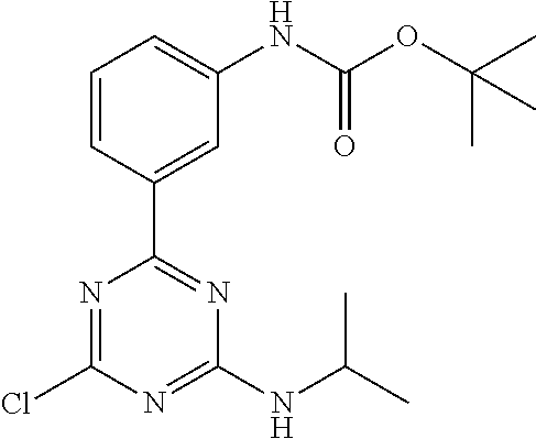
N1=C(Cl)N=C(NC(C)C)N=C1C1=CC(NC(OC(C)(C)C)=O)=CC=C1
